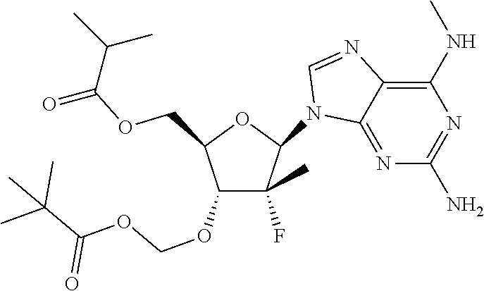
C1(N2C3=NC(N)=NC(NC)=C3N=C2)C(F)(C)C(OCOC(=O)C(C)(C)C)C(COC(=O)C(C)C)O1
